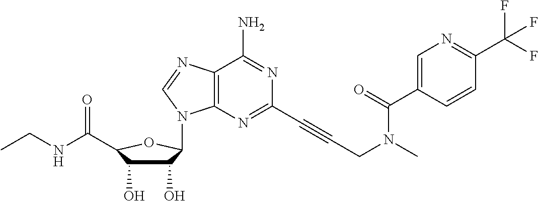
C12=C(N=C(C#CCN(C)C(C3=CN=C(C(F)(F)F)C=C3)=O)N=C1N)N(C1C(O)C(O)C(C(=O)NCC)O1)C=N2
